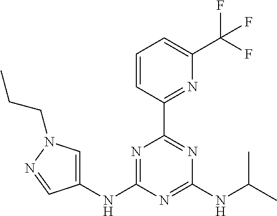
C1=CC(C2=NC(NC(C)C)=NC(NC3=CN(CCC)N=C3)=N2)=NC(C(F)(F)F)=C1
